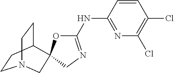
C1CC2CCN1CC21OC(NC2=NC(Cl)=C(Cl)C=C2)=NC1
